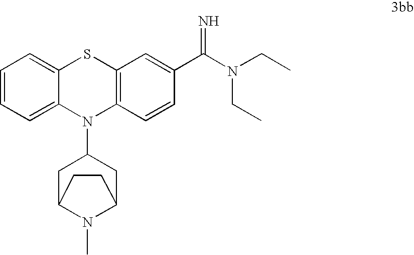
C1=CC=C2C(=C1)SC1=C(N2C2CC3N(C)C(C2)CC3)C=CC(C(=N)N(CC)CC)=C1
